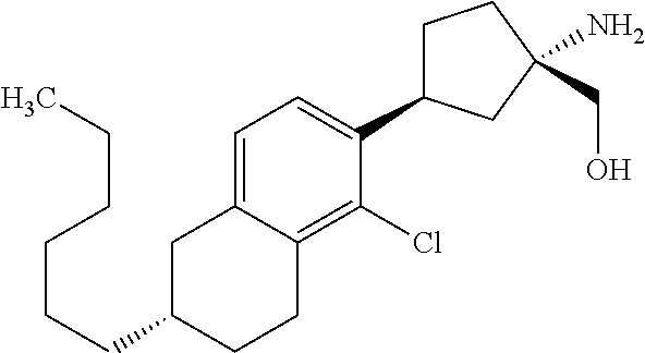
C(CCC1CC2=CC=C(C3CCC(CO)(N)C3)C(Cl)=C2CC1)CCC
